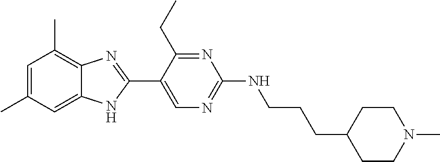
C1(C)=C2C(=CC(C)=C1)NC(C1=CN=C(NCCCC3CCN(C)CC3)N=C1CC)=N2
